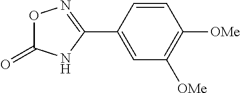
O1C(=O)NC(C2=CC([OMe])=C([OMe])C=C2)=N1
